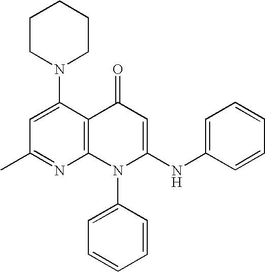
C1(C)=NC2=C(C(N3CCCCC3)=C1)C(=O)C=C(NC1=CC=CC=C1)N2C1=CC=CC=C1
